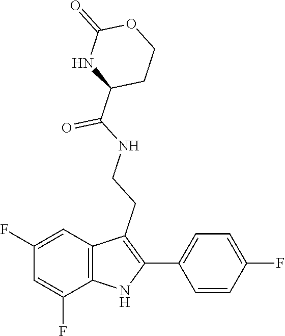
O=C(NCCC1=C(C2=CC=C(F)C=C2)NC2=C1C=C(F)C=C2F)C1CCOC(=O)N1
